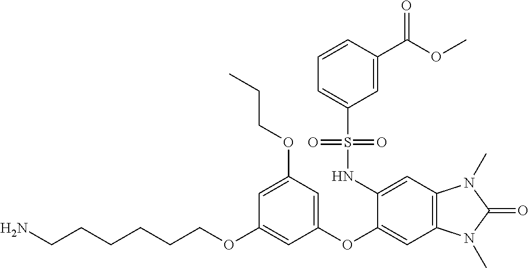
C(CCCOC1=CC(OC2=CC3=C(C=C2NS(C2=CC=CC(C(OC)=O)=C2)(=O)=O)N(C)C(=O)N3C)=CC(OCCC)=C1)CCN
